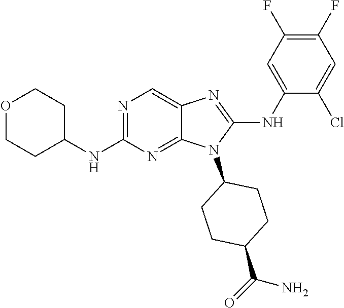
N1=C(NC2CCOCC2)N=C2C(=C1)N=C(NC1=CC(F)=C(F)C=C1Cl)N2C1CCC(C(=O)N)CC1
